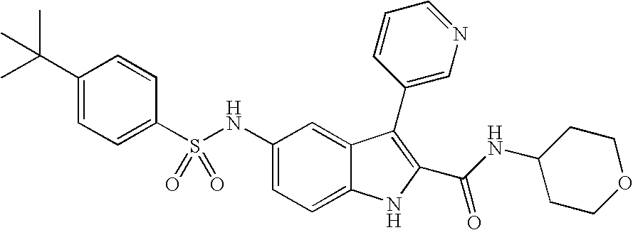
N(C1=CC=C2C(=C1)C(C1=CN=CC=C1)=C(C(NC1CCOCC1)=O)N2)S(C1=CC=C(C(C)(C)C)C=C1)(=O)=O
